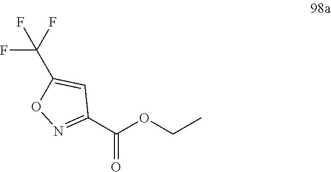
C(OC(C1=NOC(C(F)(F)F)=C1)=O)C
